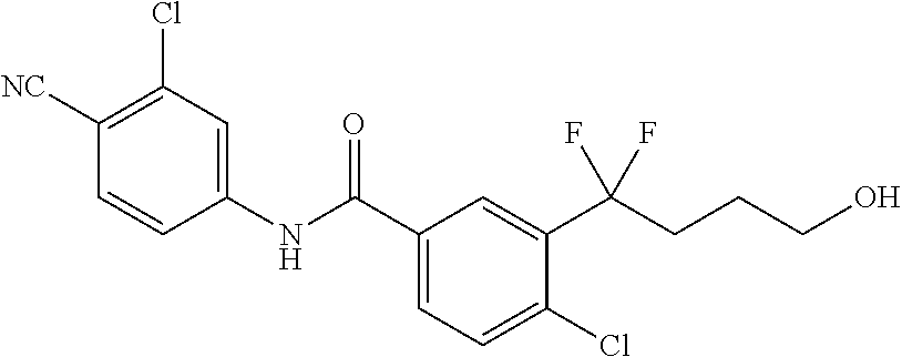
C1(NC(C2=CC=C(Cl)C(C(CCCO)(F)F)=C2)=O)=CC(Cl)=C([NC])C=C1
